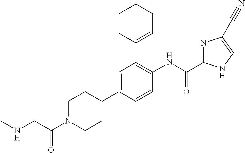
C1N(C(CNC)=O)CCC(C2=CC(C3=CCCCC3)=C(NC(=O)C3=NC(C#N)=CN3)C=C2)C1
